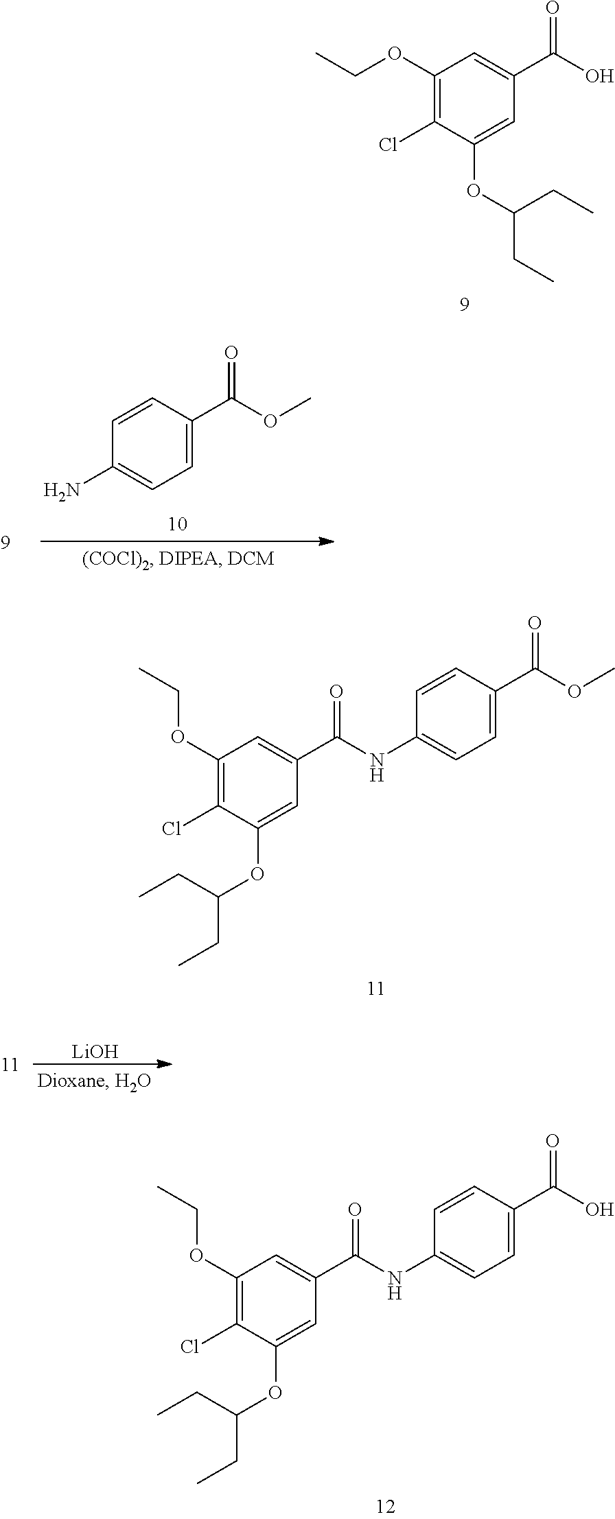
C1(OCC)=C(Cl)C(OC(CC)CC)=CC(C(O)=O)=C1.C1=C(C(OC)=O)C=CC(N)=C1.C1(OCC)=C(Cl)C(OC(CC)CC)=CC(C(NC2=CC=C(C(OC)=O)C=C2)=O)=C1.[LiOH].C1(OCC)=C(Cl)C(OC(CC)CC)=CC(C(NC2=CC=C(C(O)=O)C=C2)=O)=C1
